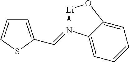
C1=C2C(=CC=C1)N(=CC1=CC=CS1)->[Li]O2
